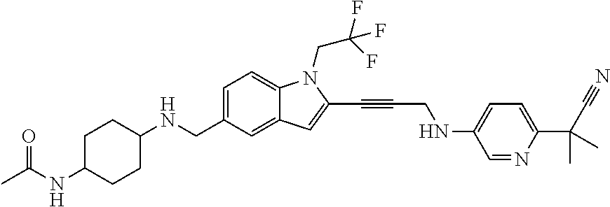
C1=C(CNC2CCC(NC(C)=O)CC2)C=C2C(=C1)N(CC(F)(F)F)C(C#CCNC1=CC=C(C(C#N)(C)C)N=C1)=C2
